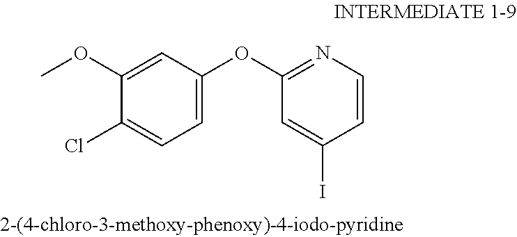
C1(OC2=CC=C(Cl)C(OC)=C2)=NC=CC(I)=C1
